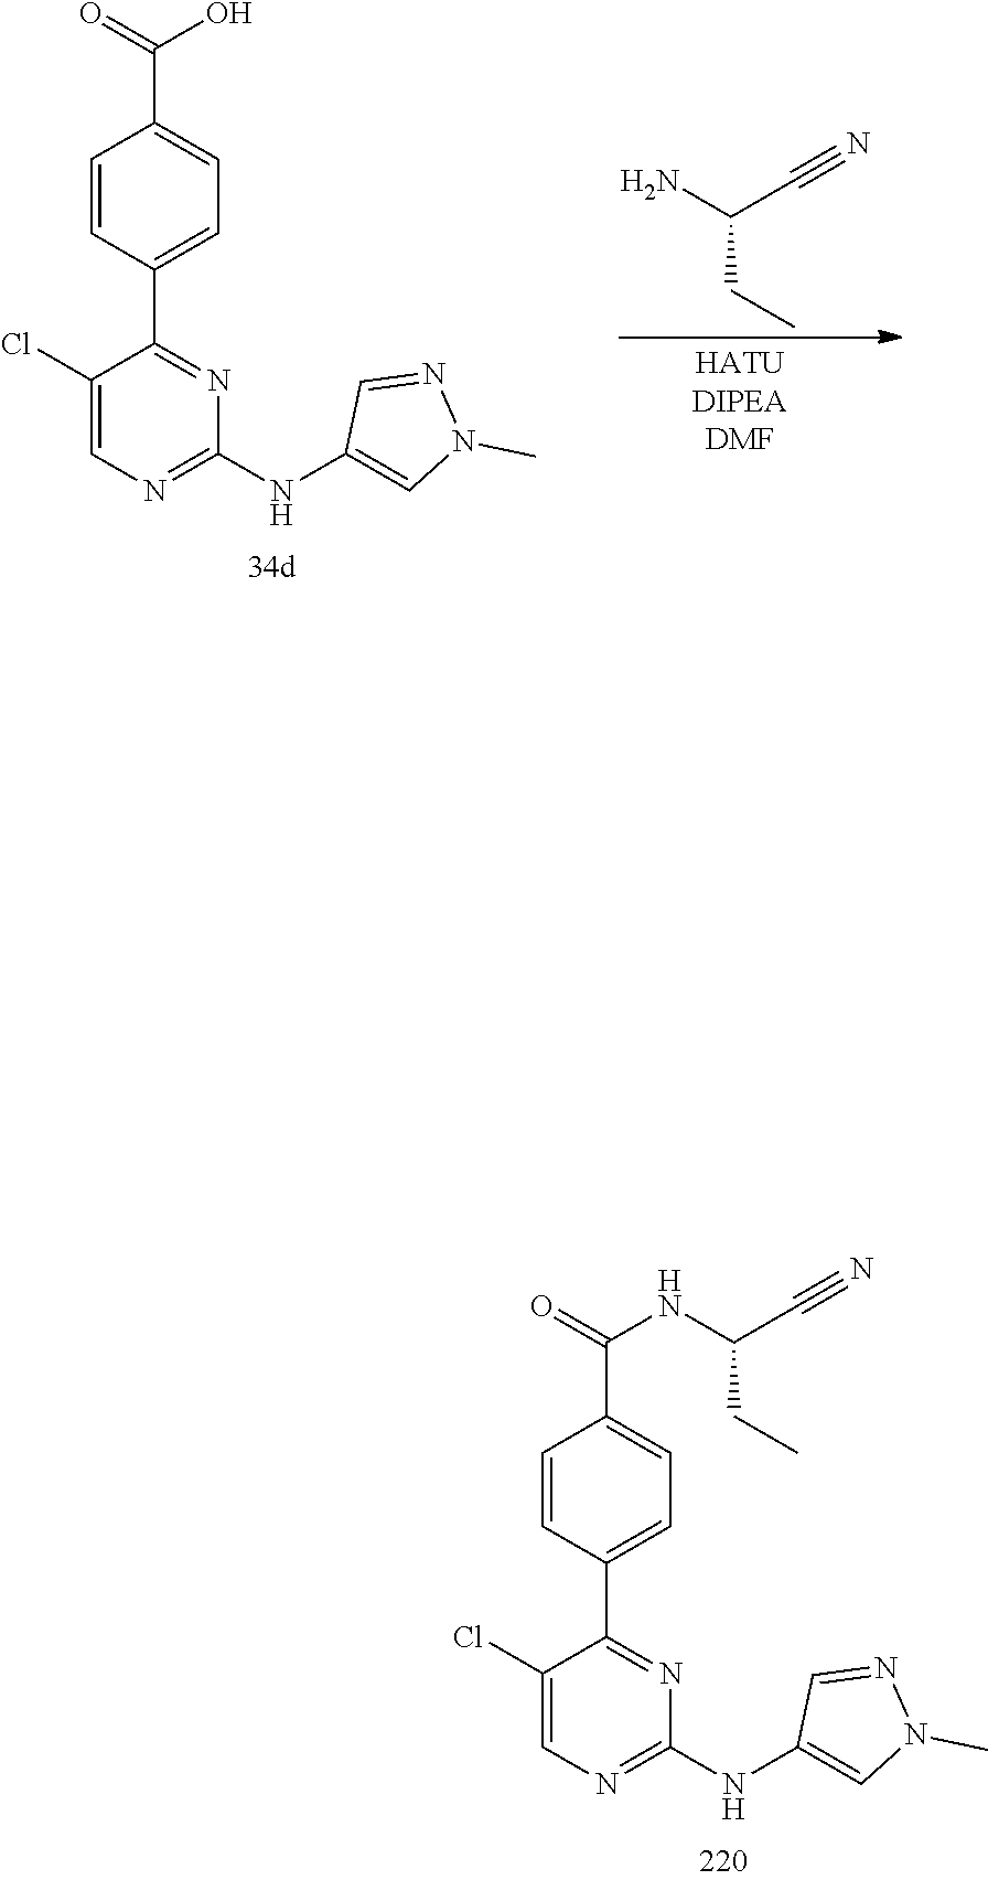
C1=CC(C2=NC(NC3=CN(C)N=C3)=NC=C2Cl)=CC=C1C(=O)NC(C#N)CC.C1=CC(C2=NC(NC3=CN(C)N=C3)=NC=C2Cl)=CC=C1C(=O)O.NC(C#N)CC
